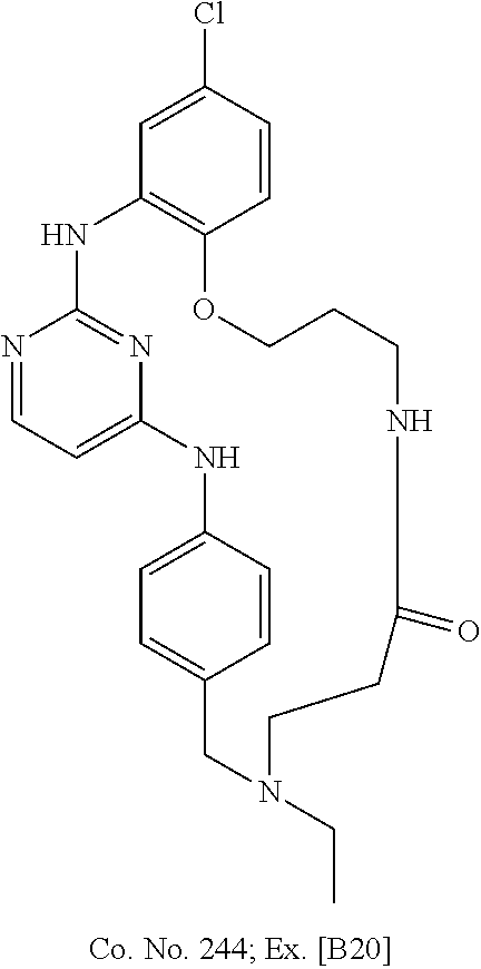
N1=CC=C2N=C1NC1=C(C=CC(Cl)=C1)OCCCNC(=O)CCN(CC)CC1=CC=C(N2)C=C1
